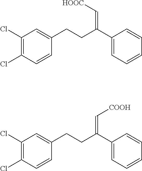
C1(Cl)=C(Cl)C=CC(CCC(C2=CC=CC=C2)=C[HOOC])=C1.C1(Cl)=C(Cl)C=CC(CCC(C2=CC=CC=C2)=C[COOH])=C1
